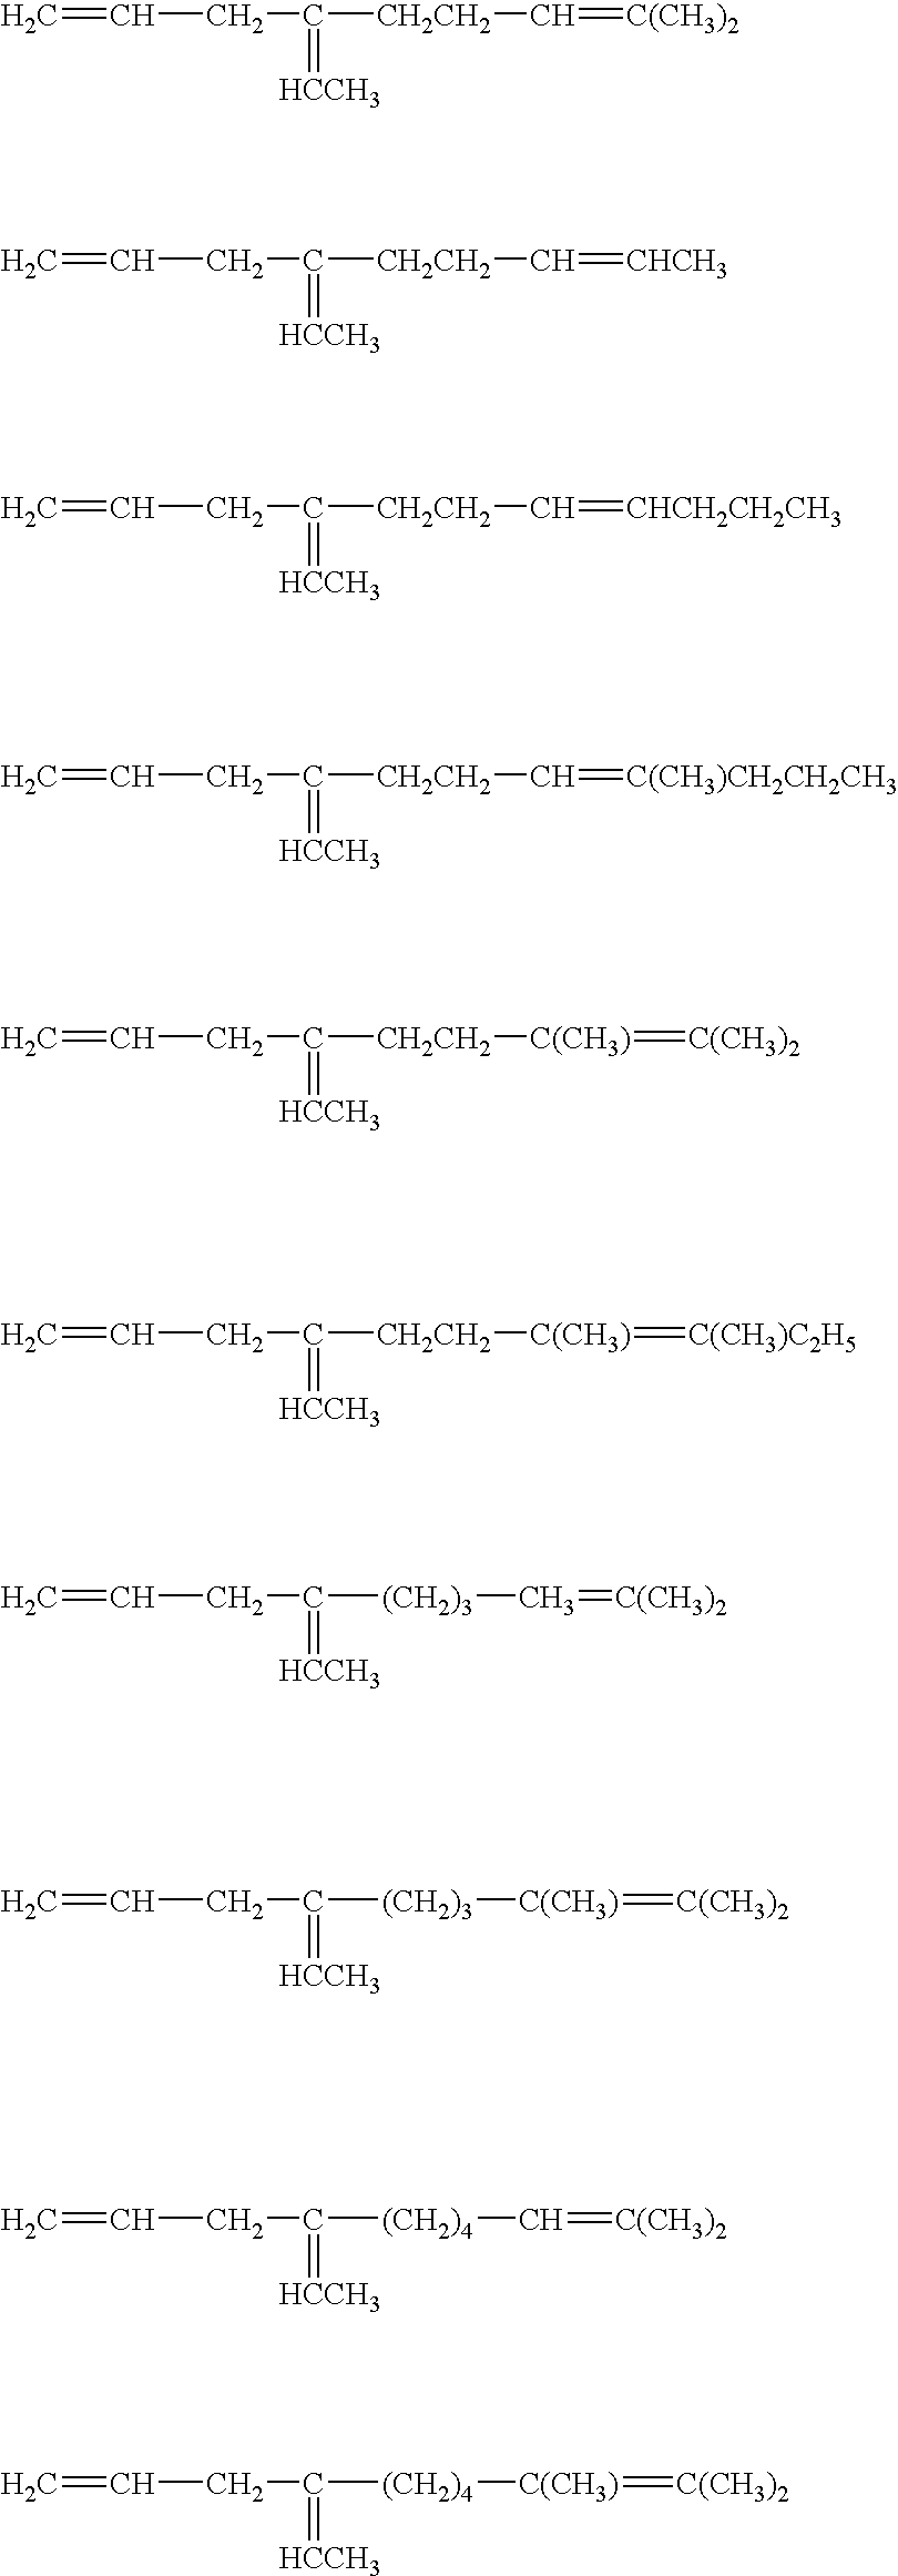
C=CCC([CH2CH2]C=[C(CH3)2])=[HCCH3].C=CCC([CH2CH2]C=[CHCH3])=[HCCH3].C=CCC([CH2CH2]C=[CHCH2CH2CH3])=[HCCH3].C=CCC([CH2CH2]C=[C(CH3)CH2CH2CH3])=[HCCH3].C=CCC([CH2CH2][C(CH3)]=[C(CH3)2])=[HCCH3].C=CCC([CH2CH2][C(CH3)]=[C(CH3)C2H5])=[HCCH3].C=CCC([(CH2)3]C=[C(CH3)2])=[HCCH3].C=CCC([(CH2)3][C(CH3)]=[C(CH3)2])=[HCCH3].C=CCC([(CH2)4]C=[C(CH3)2])=[HCCH3].C=CCC([(CH2)4][C(CH3)]=[C(CH3)2])=[HCCH3]
